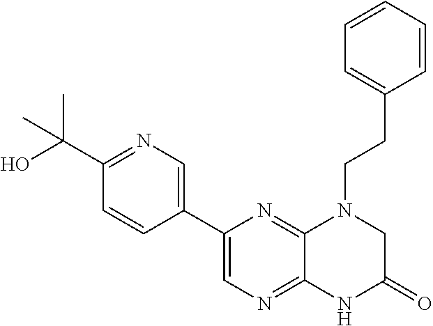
C1(C2=CN=C3C(=N2)N(CCC2=CC=CC=C2)CC(=O)N3)=CN=C(C(O)(C)C)C=C1
